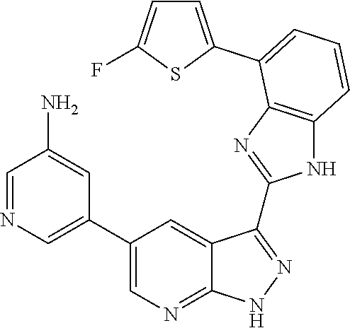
C1=NC=C(C2=CN=C3C(=C2)C(C2=NC4=C(N2)C=CC=C4C2=CC=C(F)S2)=NN3)C=C1N
